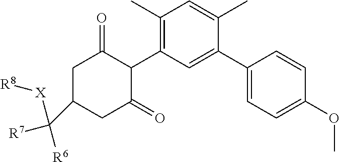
C1(C2=CC(C3C(=O)CC(C([R6])([R7])[X][R8])CC3=O)=C(C)C=C2C)=CC=C(OC)C=C1
